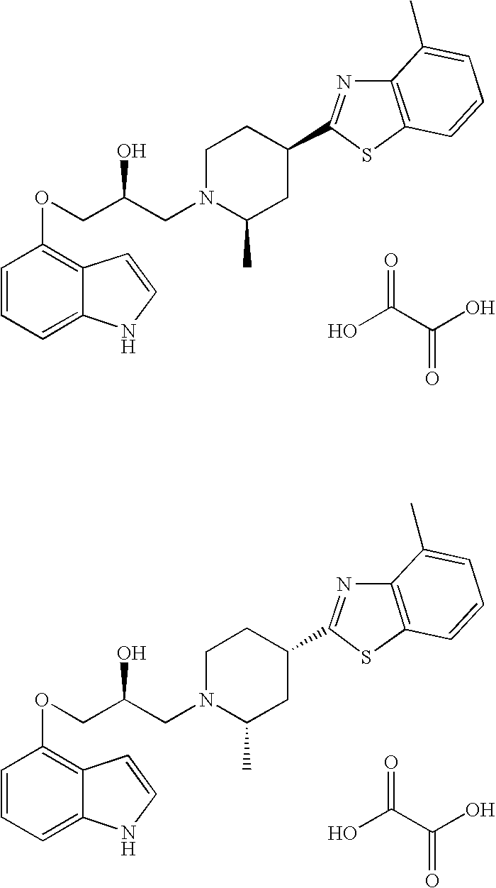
OC(C(O)=O)=O.C1=CC=C2C(=C1OCC(CN1C(C)CC(C3=NC4=C(S3)C=CC=C4C)CC1)O)C=CN2.OC(C(O)=O)=O.C1=CC=C2C(=C1OCC(CN1C(C)CC(C3=NC4=C(S3)C=CC=C4C)CC1)O)C=CN2
